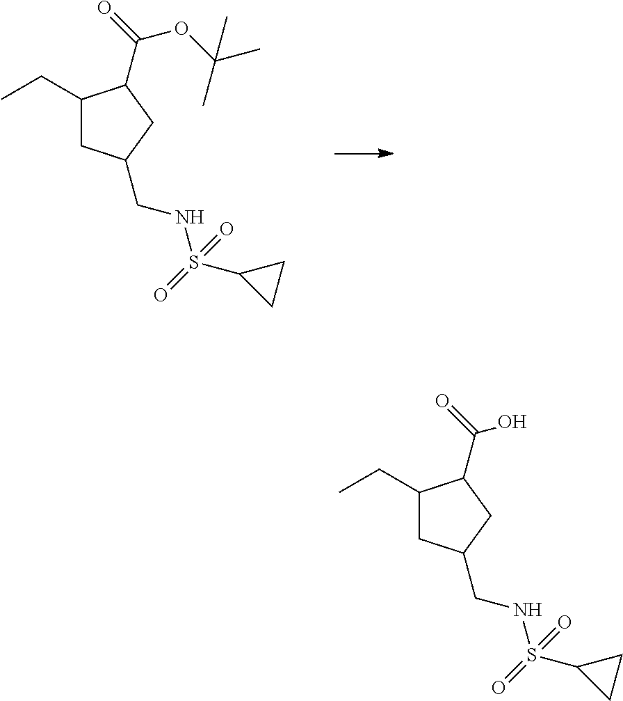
C1(CC)CC(CNS(C2CC2)(=O)=O)CC1C(=O)OC(C)(C)C.C1(CC)CC(CNS(C2CC2)(=O)=O)CC1C(=O)O
